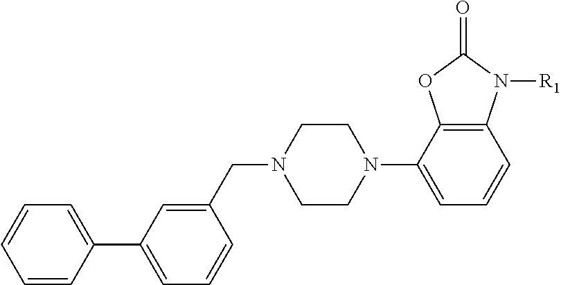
C1CN(C2=CC=CC3=C2OC(=O)N3[R1])CCN1CC1=CC(C2=CC=CC=C2)=CC=C1
